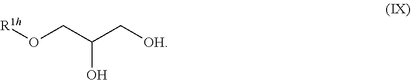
[R1h]OCC(C[OH])O
